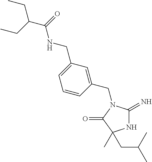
N1C(=N)N(CC2=CC(CNC(C(CC)CC)=O)=CC=C2)C(=O)C1(CC(C)C)C
